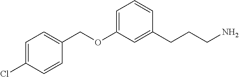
O(C1=CC=CC(CCCN)=C1)CC1=CC=C(Cl)C=C1
